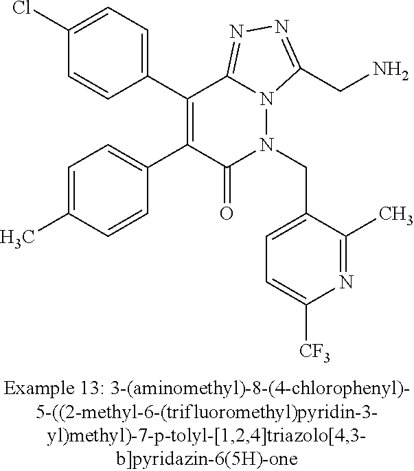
C1(Cl)=CC=C(C2=C(C3=CC=C(C)C=C3)C(=O)N(CC3=CC=C([CF3])N=C3C)N3C2=NN=C3CN)C=C1
